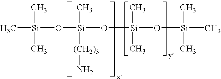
C[Si](C)(C)O[Si](C)([(CH2)3]N)O[Si](C)(C)O[Si](C)(C)C
